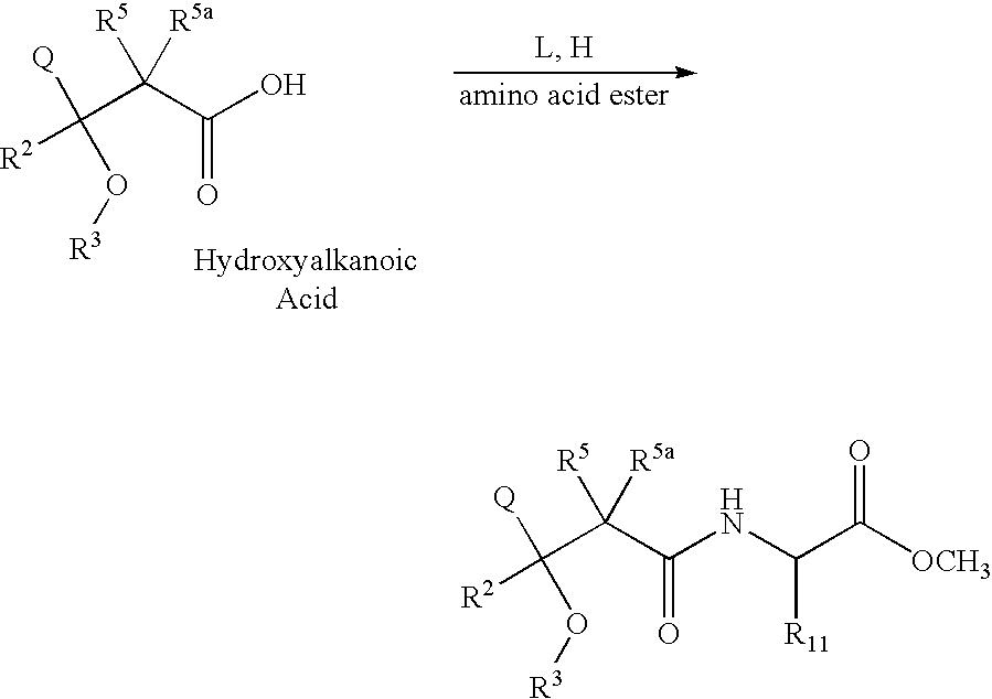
[Q]C(C(C(=O)O)([R5])[R5a])(O[R3])[R2].[Q]C(C(C(NC(C([OCH3])=O)[R11])=O)([R5])[R5a])(O[R3])[R2]
